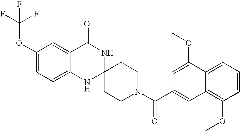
C1(OC(F)(F)F)=CC=C2C(=C1)C(=O)NC1(N2)CCN(C(=O)C2=CC3=C(OC)C=CC=C3C(OC)=C2)CC1
